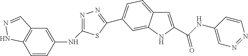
N(C1=CC2=C(C=C1)NN=C2)C1=NN=C(C2=CC=C3C=C(C(NC4=CN=NC=C4)=O)NC3=C2)S1
